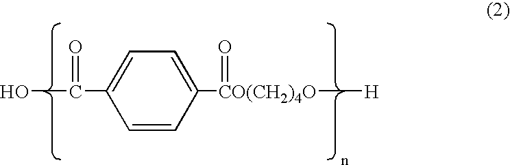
C1=CC([CO(CH2)4O](=O)[H])=CC=C1C(=O)O
